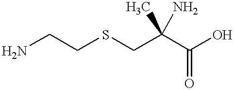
NCCSCC(C(O)=O)(C)N
